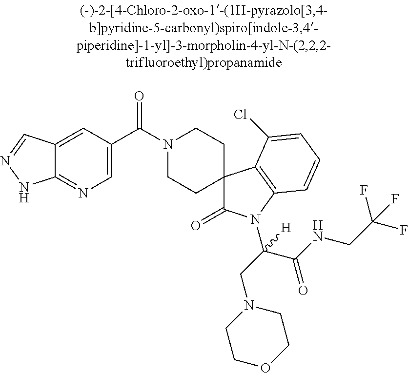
N1(C(C2=CN=C3C(=C2)C=NN3)=O)CCC2(CC1)C(=O)N(C(C(=O)NCC(F)(F)F)(CN1CCOCC1)[H])C1=C2C(Cl)=CC=C1
